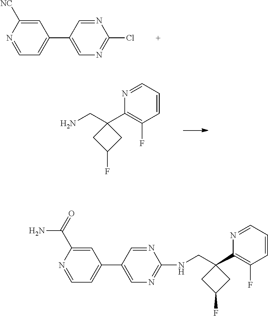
C1=C([NC])N=CC=C1C1=CN=C(Cl)N=C1.C1=CC(F)=C(C2(CN)CC(F)C2)N=C1.C1=C(C(=O)N)N=CC=C1C1=CN=C(NCC2(C3=C(F)C=CC=N3)CC(F)C2)N=C1
